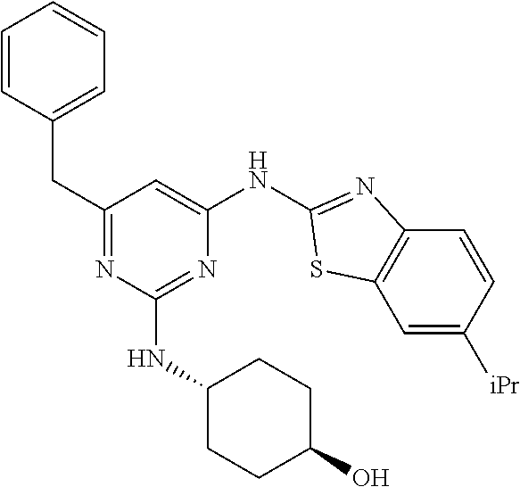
C1=CC(CC2=NC(NC3CCC(O)CC3)=NC(NC3=NC4=C(C=C([iPr])C=C4)S3)=C2)=CC=C1
